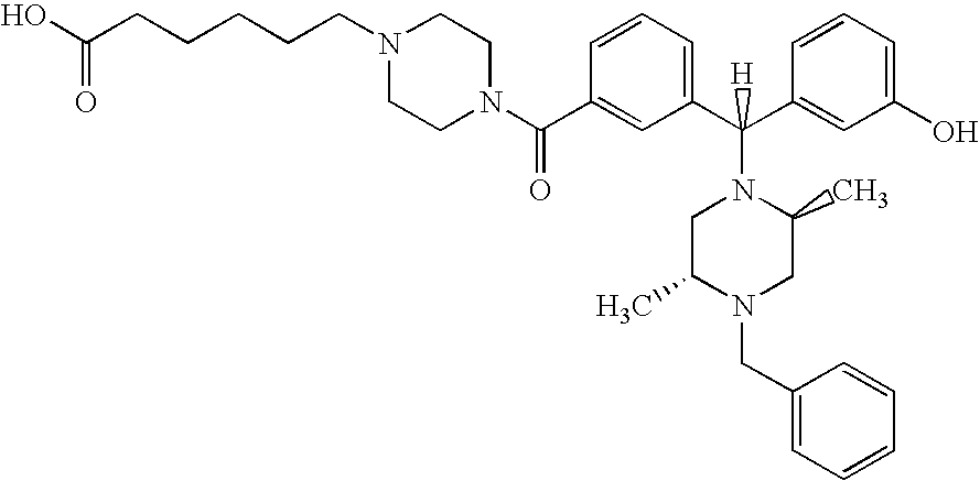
N1(C(C2=CC(C(C3=CC(O)=CC=C3)(N3CC(C)N(CC4=CC=CC=C4)CC3C)[H])=CC=C2)=O)CCN(CCCCCC(O)=O)CC1
